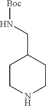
C1CNCCC1CN[Boc]
